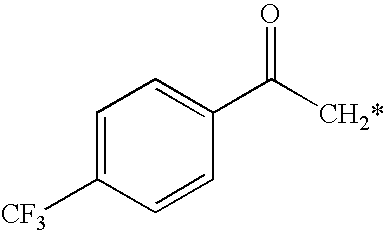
C1=C([CF3])C=CC(C([CH2*])=O)=C1
